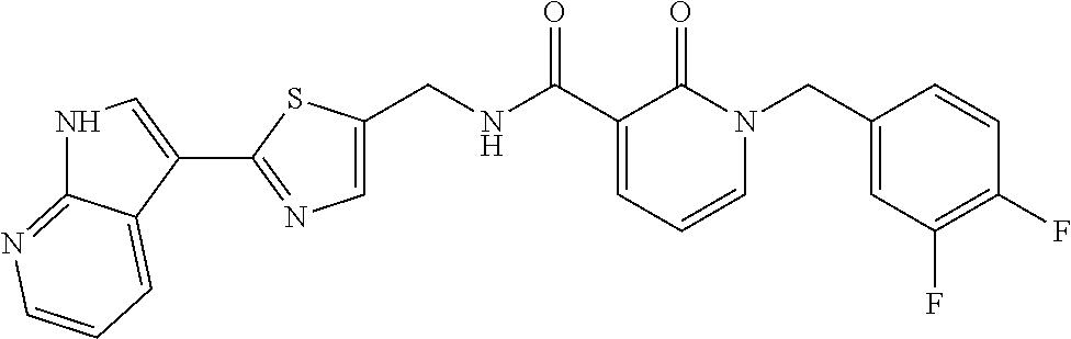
N1C2=NC=CC=C2C(C2=NC=C(CNC(C3=CC=CN(CC4=CC(F)=C(F)C=C4)C3=O)=O)S2)=C1
